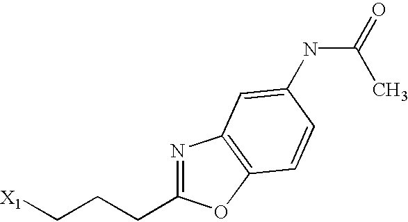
[X1]CCCC1=NC2=C(O1)C=CC(NC(=O)C)=C2
